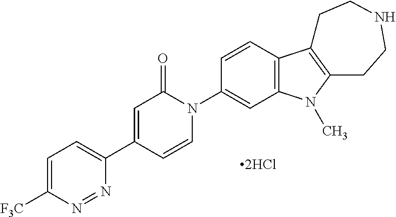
C1=C([F3C])N=NC(C2=CC(=O)N(C3=CC4=C(C=C3)C3=C(N4C)CCNCC3)C=C2)=C1.[2HCl]
